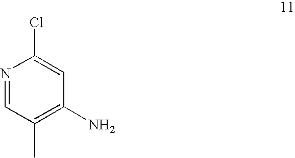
N1=CC(C)=C(N)C=C1Cl
